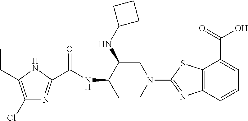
C1(Cl)=C(CC)NC(C(NC2CCN(C3=NC4=C(S3)C(C(=O)O)=CC=C4)CC2NC2CCC2)=O)=N1
